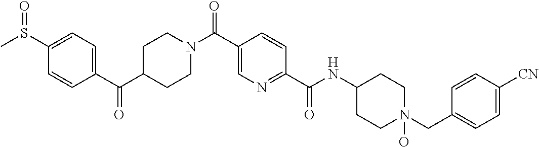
C1CN(C(C2=CN=C(C(=O)NC3CCN(CC4=CC=C([CN])C=C4)(O)CC3)C=C2)=O)CCC1C(C1=CC=C(S(C)=O)C=C1)=O
